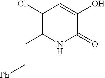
C1(Cl)=C(CC[Ph])NC(=O)C(O)=C1
